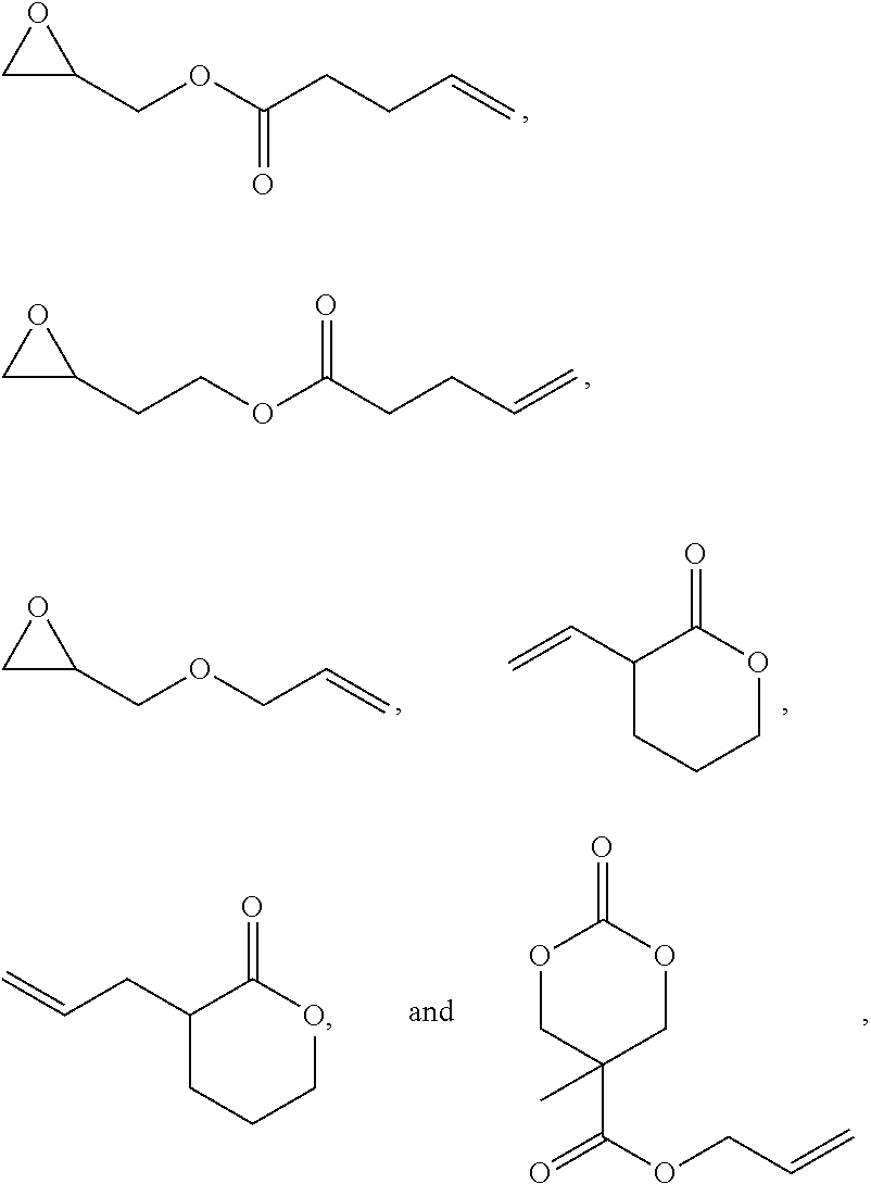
C1C(CCOC(CCC=C)=O)O1.C1C(COC(CCC=C)=O)O1.C1C(COCC=C)O1.C1(C=C)CCCOC1=O.O1CC(C(=O)OCC=C)(C)COC1=O.C1(CC=C)CCCOC1=O
